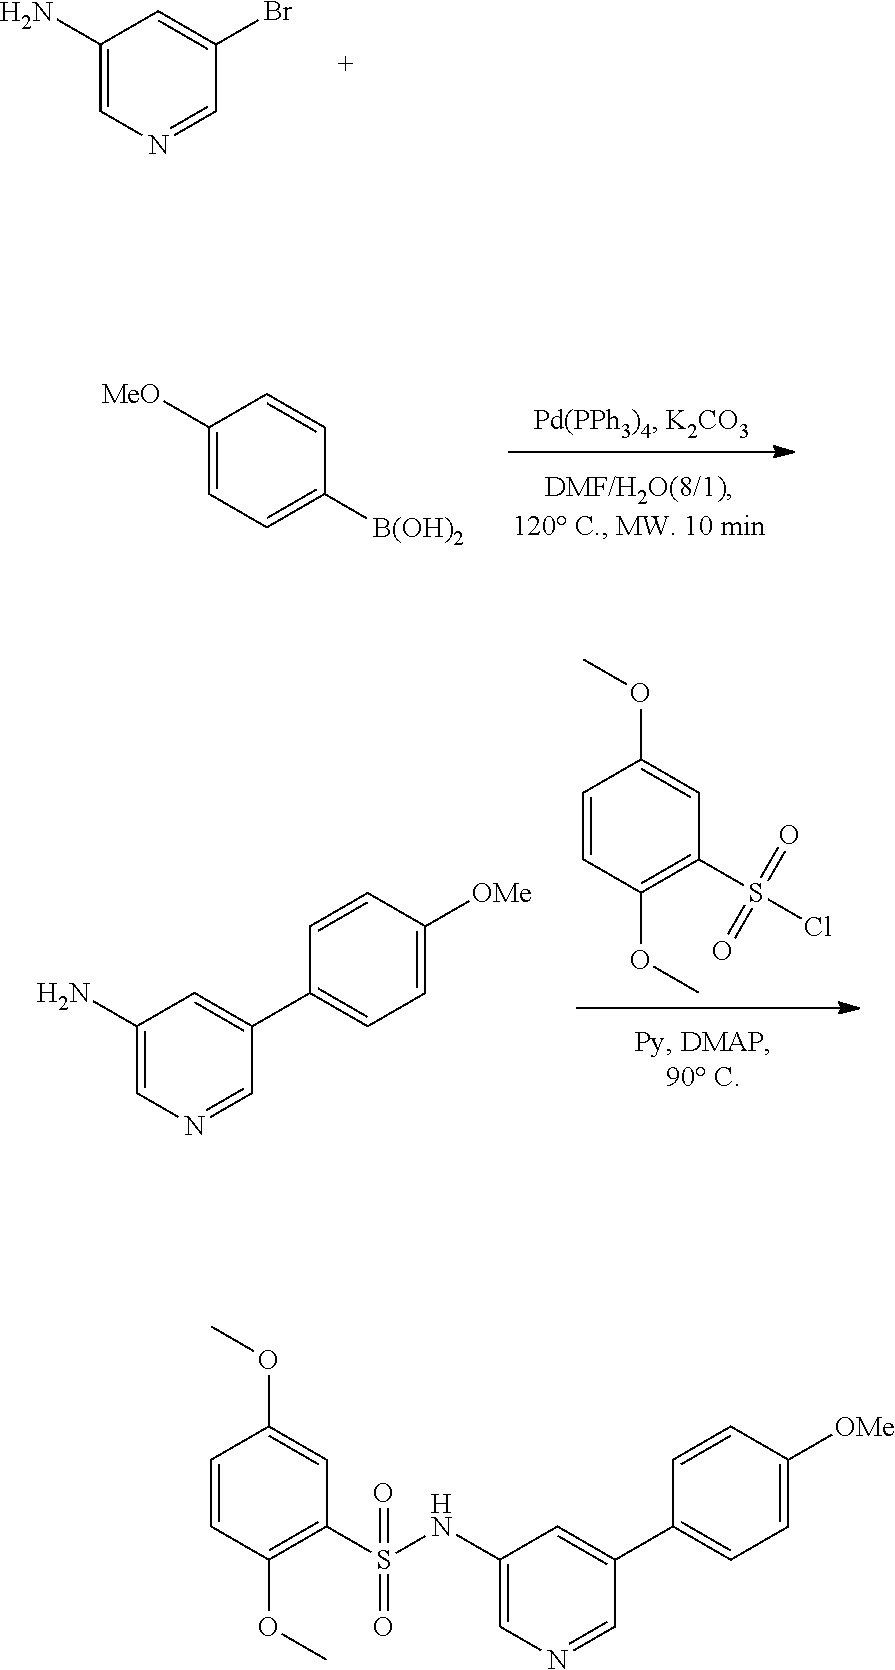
C1=CC(OC)=C(S(Cl)(=O)=O)C=C1OC.C1(N)=CN=CC(C2=CC=C([OMe])C=C2)=C1.C1(N)=CN=CC(Br)=C1.C1([MeO])=CC=C([B(OH)2])C=C1.C1=CC(OC)=C(S(=O)(=O)NC2=CN=CC(C3=CC=C([OMe])C=C3)=C2)C=C1OC
